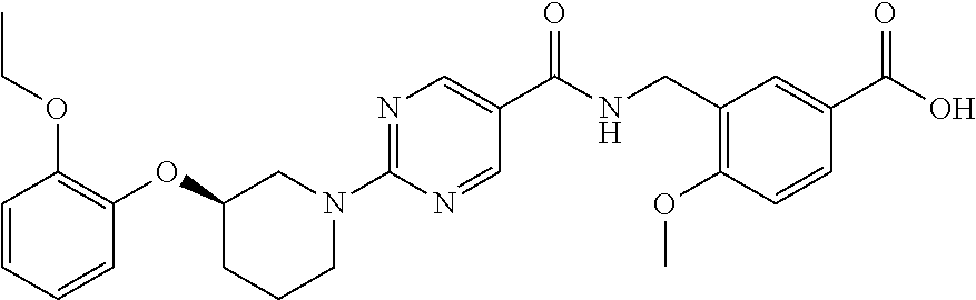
C1=CC=CC(OC2CCCN(C3=NC=C(C(NCC4=C(OC)C=CC(C(O)=O)=C4)=O)C=N3)C2)=C1OCC
